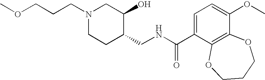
COCCCN1CCC(CNC(C2=CC=C(OC)C3=C2OCCCO3)=O)C(O)C1
